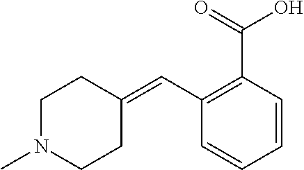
C1=CC(C(=O)O)=C(C=C2CCN(C)CC2)C=C1
